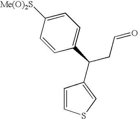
C1=C([Me(O)2S])C=CC(C(CC=O)C2=CSC=C2)=C1
